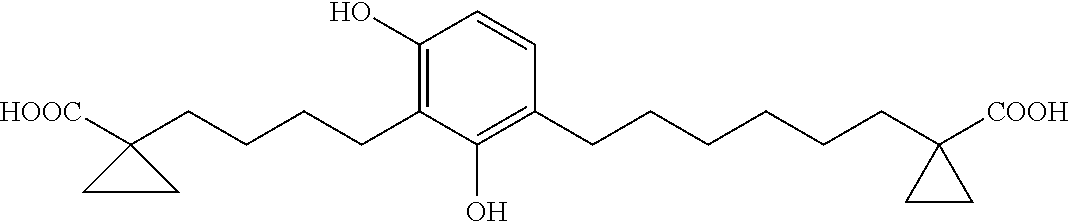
C1(CCCCC2([HOOC])CC2)=C(O)C=CC(CCCCCCC2([COOH])CC2)=C1O
